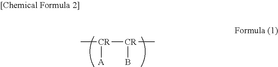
C[CR]([CR](C)B)[A]
